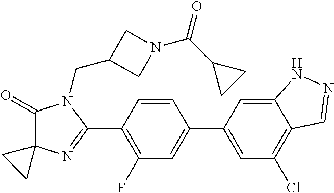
C1(=O)C2(N=C(C3=C(F)C=C(C4=CC(Cl)=C5C(=C4)NN=C5)C=C3)N1CC1CN(C(C3CC3)=O)C1)CC2
